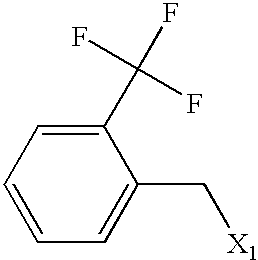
C1=CC=C(C[X1])C(C(F)(F)F)=C1
